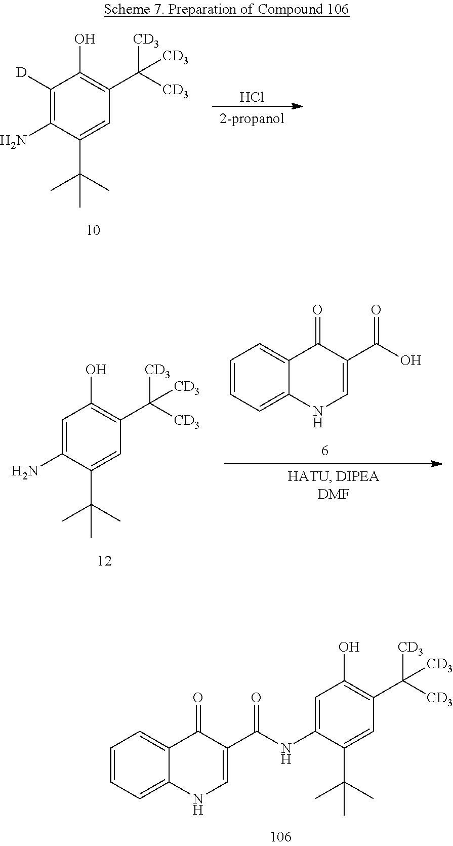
C1([D])=C(N)C(C(C)(C)C)=CC(C([CD3])([CD3])[CD3])=C1O.Cl.[2-propanol].C1=C(N)C(C(C)(C)C)=CC(C([CD3])([CD3])[CD3])=C1O.C1=CC=C2C(=C1)C(=O)C(C(O)=O)=CN2.C1=C(NC(C2=CNC3=CC=CC=C3C2=O)=O)C(C(C)(C)C)=CC(C([CD3])([CD3])[CD3])=C1O
